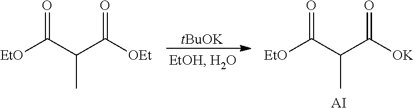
[tBuOK].[EtO]C(C(C([OK])=O)C)=O.[AI].[EtO]C(C(C([OEt])=O)C)=O
